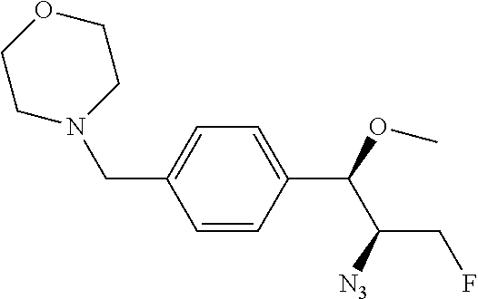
C1=CC(C(OC)C([N3])CF)=CC=C1CN1CCOCC1
